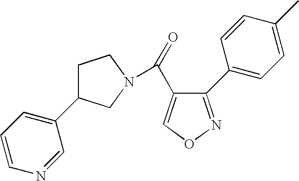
O=C(C1=CON=C1C1=CC=C(C)C=C1)N1CC(C2=CC=CN=C2)CC1
